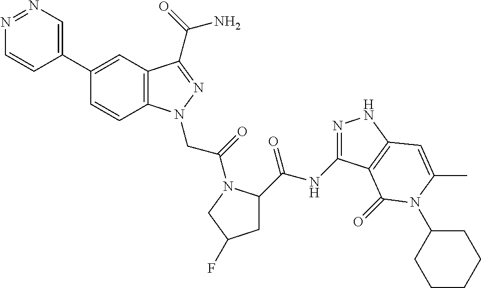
N1=NC=C(C2=CC3=C(C=C2)N(CC(=O)N2C(C(=O)NC4=NNC5=C4C(=O)N(C4CCCCC4)C(C)=C5)CC(F)C2)N=C3C(=O)N)C=C1
